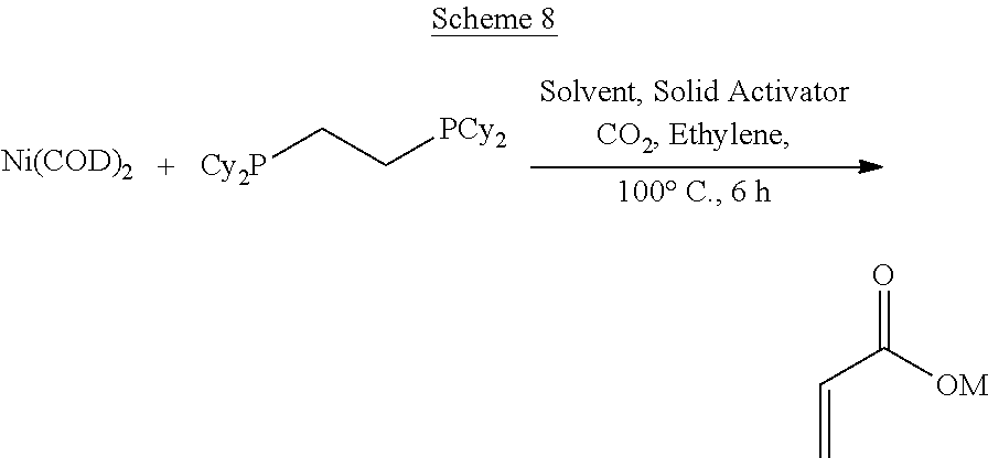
[Ni(COD)2].[Cy2P]CC[PCy2].[OM]C(C=C)=O
